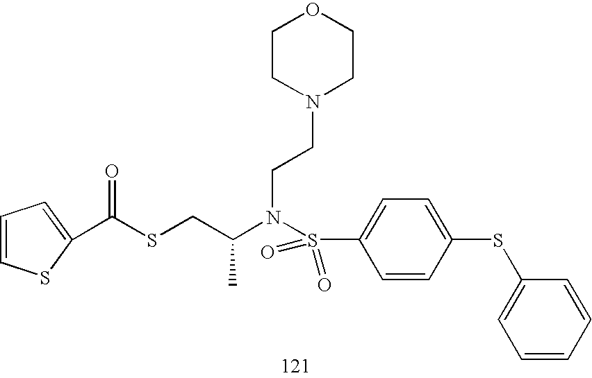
C1=CSC(C(SCC(N(S(C2=CC=C(SC3=CC=CC=C3)C=C2)(=O)=O)CCN2CCOCC2)C)=O)=C1
